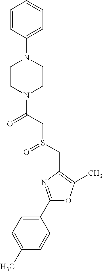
C1(C2=NC(CS(=O)CC(=O)N3CCN(C4=CC=CC=C4)CC3)=C(C)O2)=CC=C(C)C=C1
